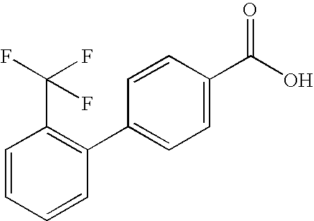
C1=CC=CC(C2=CC=C(C(=O)O)C=C2)=C1C(F)(F)F
